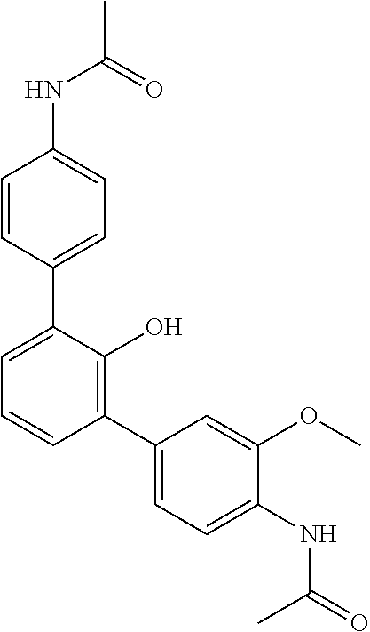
C1=CC(C2=CC=CC(C3=CC=C(NC(=O)C)C(OC)=C3)=C2O)=CC=C1NC(C)=O
